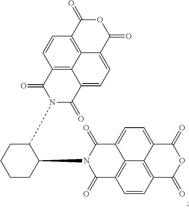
C1(N2C(=O)C3=CC=C4C5=C(C=CC(=C35)C2=O)C(=O)OC4=O)C(N2C(=O)C3=C4C(=CC=C5C4=C(C=C3)C(=O)OC5=O)C2=O)CCCC1
